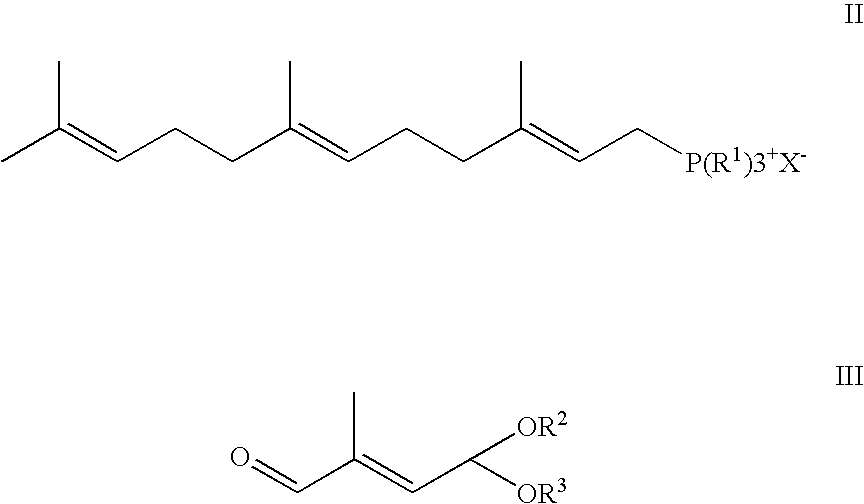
CC(=CCCC(=CCCC(=CC[P(R1)3+X-])C)C)C.O=CC(=CC([OR3])[OR2])C
